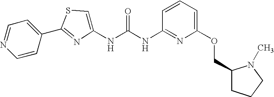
C1=CC(C2=NC(NC(NC3=NC(OCC4CCCN4C)=CC=C3)=O)=CS2)=CC=N1
